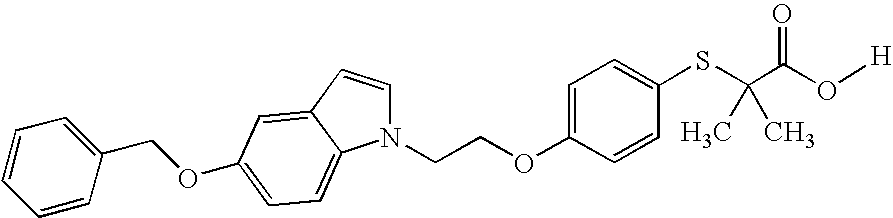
C1=C(OCCN2C=CC3=CC(OCC4=CC=CC=C4)=CC=C23)C=CC(SC(C(O[H])=O)(C)C)=C1
